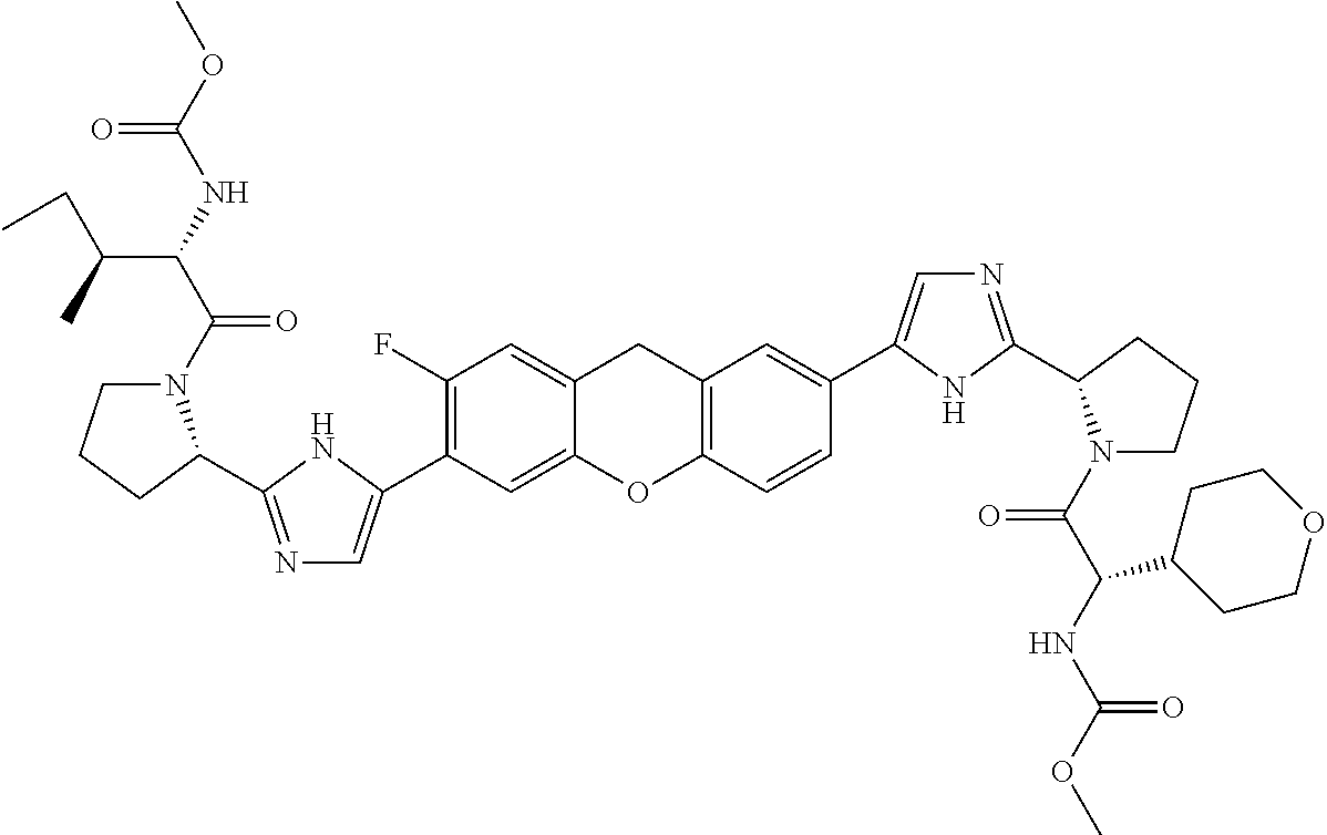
C1(C2=CN=C(C3N(C(=O)C(C(C)CC)NC(=O)OC)CCC3)N2)=C(F)C=C2CC3=C(C=CC(C4=CN=C(C5N(C(=O)C(NC(=O)OC)C6CCOCC6)CCC5)N4)=C3)OC2=C1
